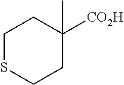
C1SCCC(C)([CO2H])C1
